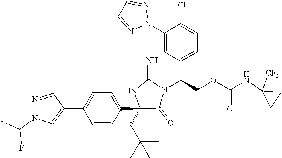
C1(C2=CN(C(F)F)N=C2)=CC=C(C2(CC(C)(C)C)C(=O)N(C(C3=CC=C(Cl)C(N4N=CC=N4)=C3)COC(=O)NC3([CF3])CC3)C(=N)N2)C=C1
